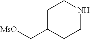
C1C(C[MsO])CCNC1
